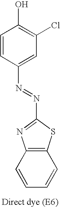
C1=CC(N=NC2=NC3=C(S2)C=CC=C3)=CC(Cl)=C1O
